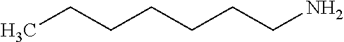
CCCCCCCN
